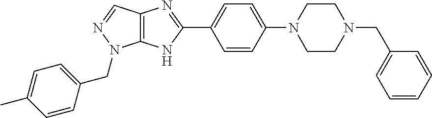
C1=CC(N2CCN(CC3=CC=CC=C3)CC2)=CC=C1C1=NC2=C(N1)N(CC1=CC=C(C)C=C1)N=C2
